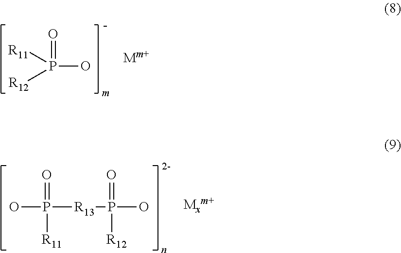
[R11]P([R12])(=O)O.OP([R13]P(O)(=O)[R12])(=O)[R11]
